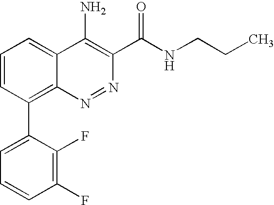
C1=C(C2=C3C(=CC=C2)C(N)=C(C(NCCC)=O)N=N3)C(F)=C(F)C=C1
